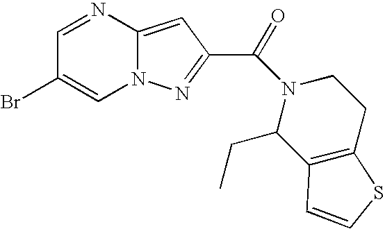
C1=NC2=CC(C(N3C(CC)C4=C(CC3)SC=C4)=O)=NN2C=C1Br
